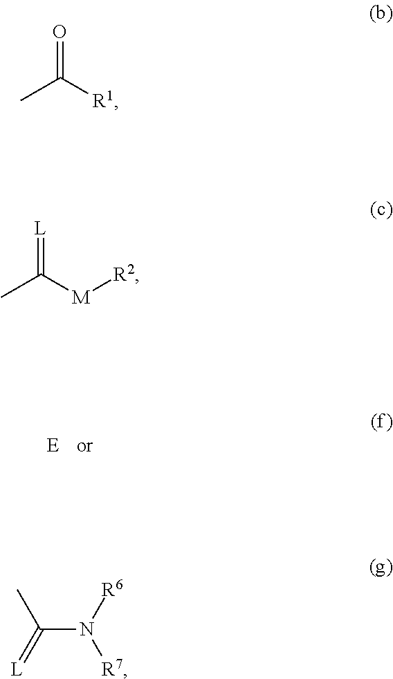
C(C)([R1])=O.C(C)([M][R2])=[L].C(N([R6])[R7])(=[L])C
